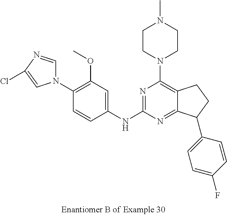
N1(C2=C(OC)C=C(NC3=NC(N4CCN(C)CC4)=C4C(=N3)C(C3=CC=C(F)C=C3)CC4)C=C2)C=NC(Cl)=C1
